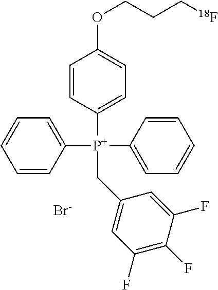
C1([P+](C2=CC=CC=C2)(C2=CC=CC=C2)CC2=CC(F)=C(F)C(F)=C2)=CC=C(OCCC[18F])C=C1.[Br-]
